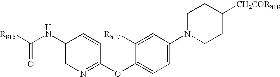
C1(NC([R816])=O)=CN=C(OC2=CC=C(N3CCC([CH2COR818])CC3)C=C2[R817])C=C1
